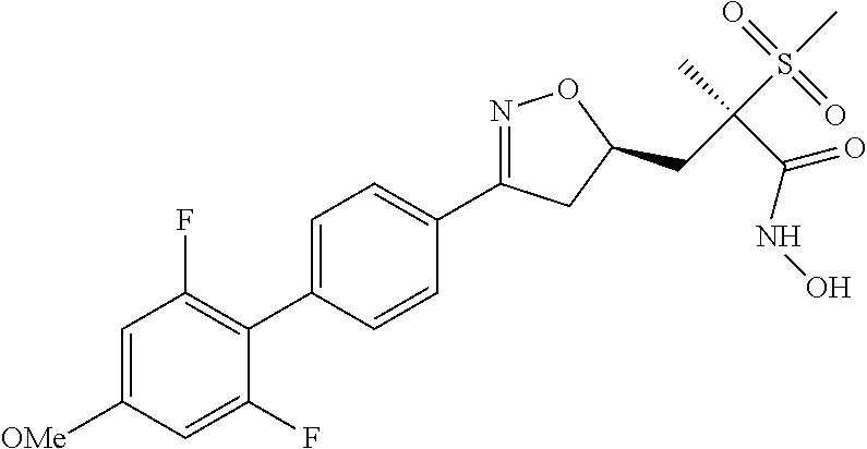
C1=C(C2=C(F)C=C([OMe])C=C2F)C=CC(C2=NOC(CC(S(C)(=O)=O)(C)C(NO)=O)C2)=C1
